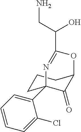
C1CC2(C3=CC=CC=C3Cl)C(=O)C(C1)OC(C(CN)O)=N2
